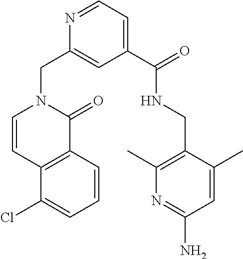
N1=CC=C(C(NCC2=C(C)N=C(N)C=C2C)=O)C=C1CN1C=CC2=C(C1=O)C=CC=C2Cl
